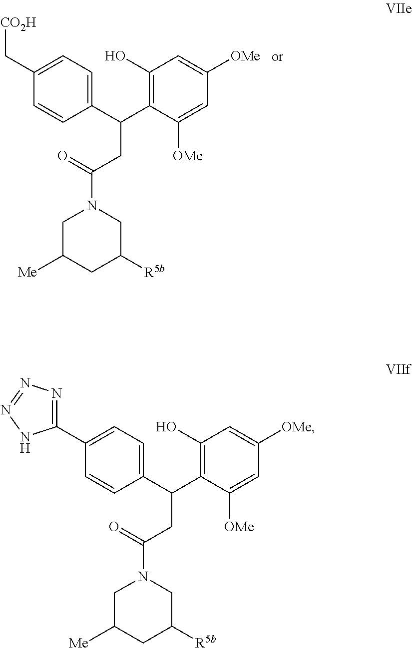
C1([R5b])CN(C(CC(C2=CC=C(C[CO2H])C=C2)C2=C(O)C=C([OMe])C=C2[OMe])=O)CC([Me])C1.C1([R5b])CN(C(CC(C2=CC=C(C3=NN=NN3)C=C2)C2=C(O)C=C([OMe])C=C2[OMe])=O)CC([Me])C1
